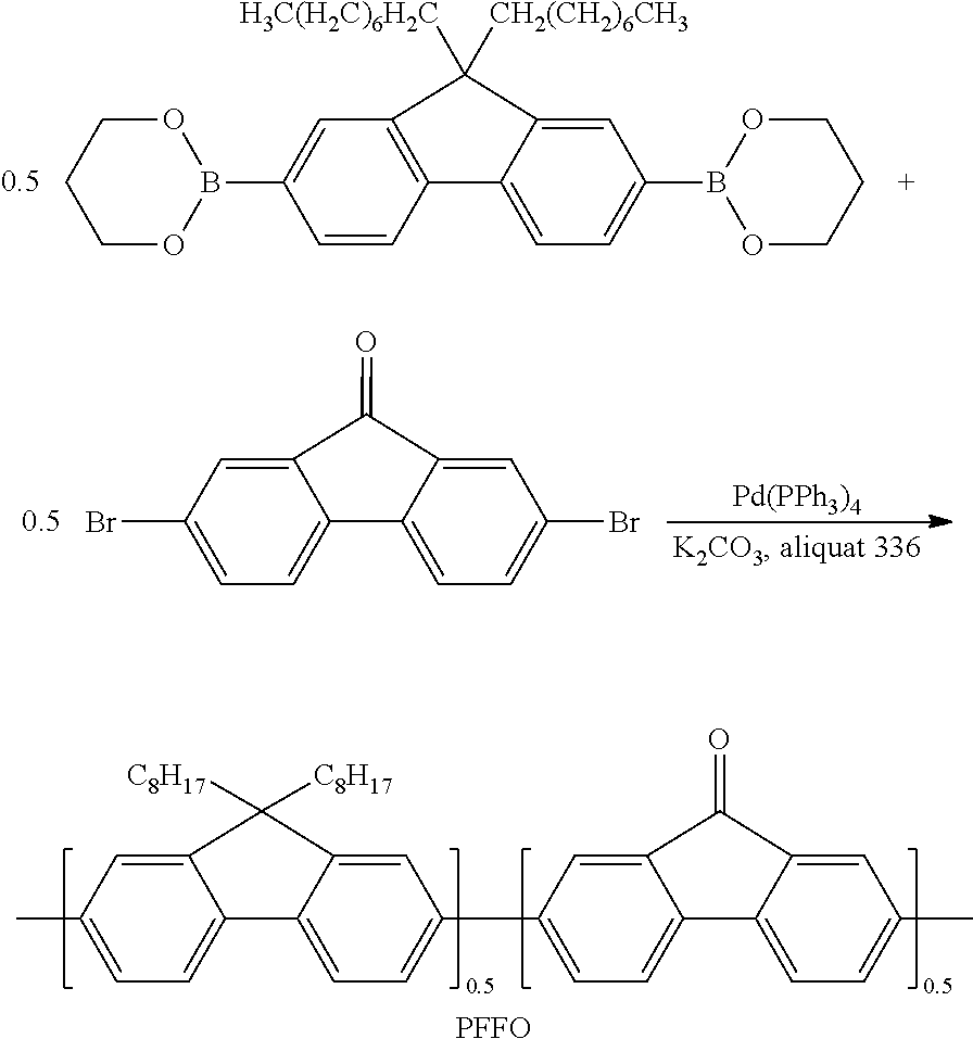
C1=C(C2=CC=C3C4=CC=C(C)C=C4C([C8H17])([C8H17])C3=C2)C=C2C(=C1)C1=CC=C(C)C=C1C2=O.[PFFO].C1=CC2=C(C=C1B1OCCCO1)C([H3C(H2C)6H2C])([CH2(CH2)6CH3])C1=CC(B3OCCCO3)=CC=C21.C1=C(Br)C=C2C(=C1)C1=CC=C(Br)C=C1C2=O.[Pd(PPh3)4]
